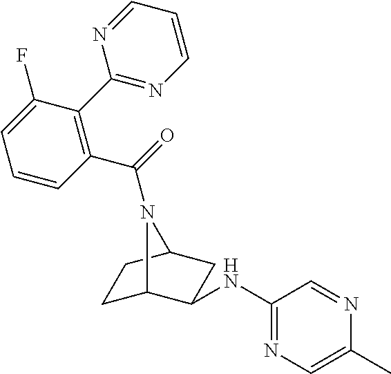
C1C2C(NC3=NC=C(C)N=C3)CC(C1)N2C(=O)C1=C(C2=NC=CC=N2)C(F)=CC=C1
